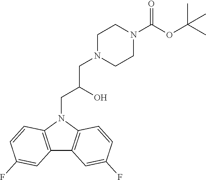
N1(CC(O)CN2CCN(C(OC(C)(C)C)=O)CC2)C2=C(C3=C1C=CC(F)=C3)C=C(F)C=C2
